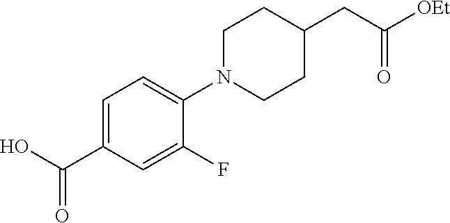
OC(C1=CC=C(N2CCC(CC([OEt])=O)CC2)C(F)=C1)=O
